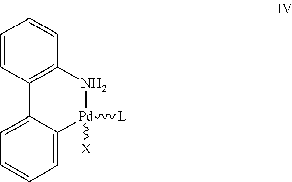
C1=CC2=C(C=C1)N[Pd]([X])([L])C1=CC=CC=C21
